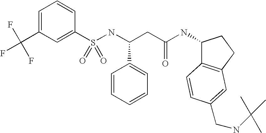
C1=C(C(F)(F)F)C=C(S(NC(CC(NC2C3=C(CC2)C=C(CNC(C)(C)C)C=C3)=O)C2=CC=CC=C2)(=O)=O)C=C1
